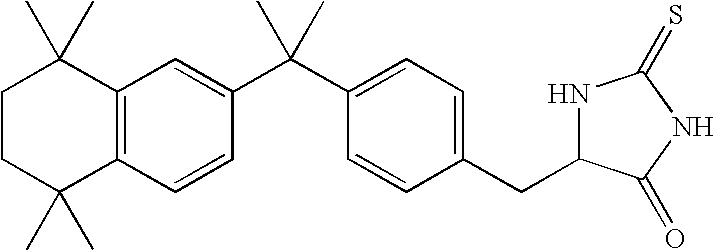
C1CC(C)(C)C2=C(C1(C)C)C=C(C(C1=CC=C(CC3NC(=S)NC3=O)C=C1)(C)C)C=C2
